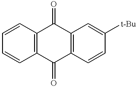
C1=CC2=C(C=C1)C(=O)C1=C(C2=O)C=C([t-Bu])C=C1
